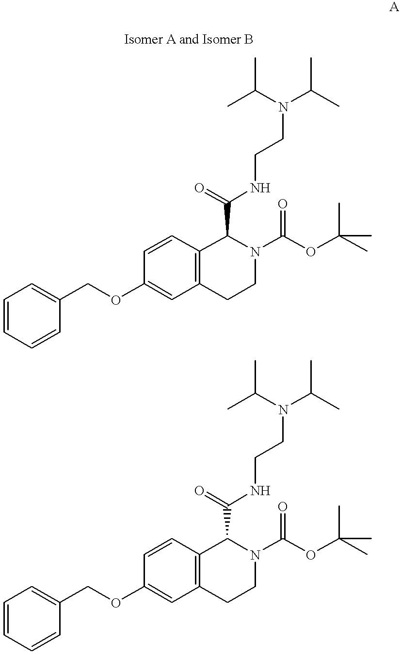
C(OC1=CC2=C(C=C1)C(C(=O)NCCN(C(C)C)C(C)C)N(C(OC(C)(C)C)=O)CC2)C1=CC=CC=C1.C(OC1=CC2=C(C=C1)C(C(=O)NCCN(C(C)C)C(C)C)N(C(OC(C)(C)C)=O)CC2)C1=CC=CC=C1
